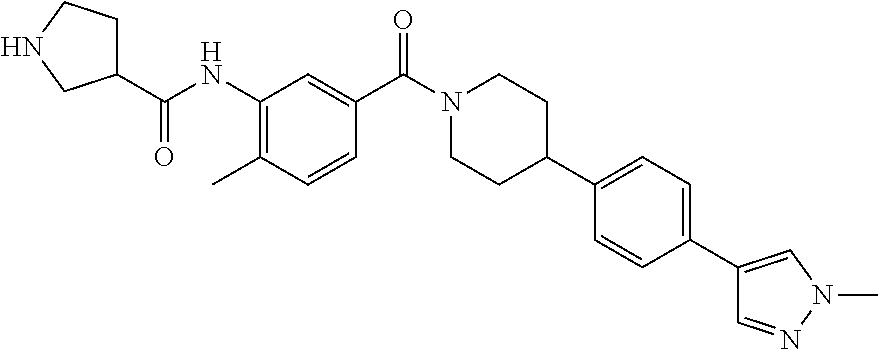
C1(C(NC2=C(C)C=CC(C(=O)N3CCC(C4=CC=C(C5=CN(C)N=C5)C=C4)CC3)=C2)=O)CCNC1
